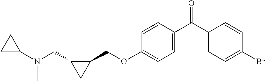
C1(C(C2=CC=C(OCC3C(CN(C4CC4)C)C3)C=C2)=O)=CC=C(Br)C=C1
